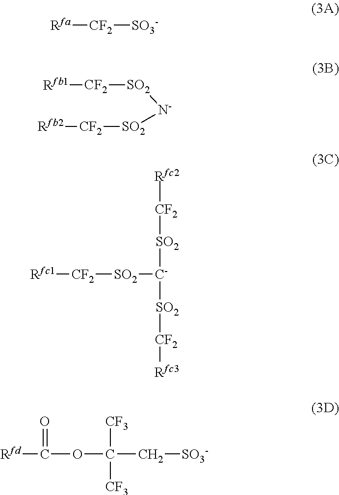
[Rfa][CF2][SO3-].[Rfb1][CF2][SO2][N-][SO2][CF2][Rfb2].[Rfc1][CF2][SO2][C-]([SO2][CF2][Rfc2])[SO2][CF2][Rfc3].[Rfd]C(OC(C[SO3-])([CF3])[CF3])=O
